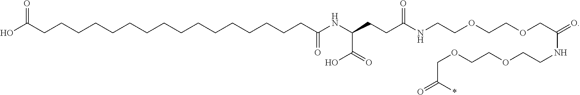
O(CC(=O)NCCOCCOCC(=O)*)CCOCCNC(CCC(NC(CCCCCCCCCCCCCCCCC(O)=O)=O)C(O)=O)=O
